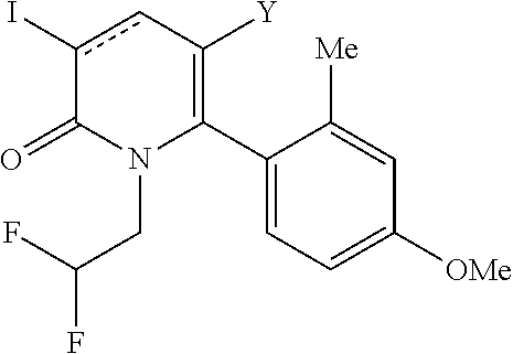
C1(C2=C([Y])cc(I)C(=O)N2CC(F)F)=CC=C([OMe])C=C1[Me]
